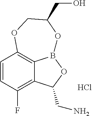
C1=CC(F)=C2C3=C1OCC(CO)OB3OC2CN.Cl
